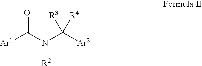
O=C(N(C([Ar2])([R3])[R4])[R2])[Ar1]
